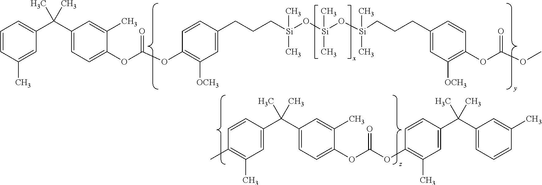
C1=C(C(C2=CC=C(OC(OC3=C(C)C=C(C(C4=CC=CC(C)=C4)(C)C)C=C3)=O)C(C)=C2)(C)C)C=CC(C)=C1C.C1=CC(C)=CC(C(C2=CC=C(OC(OC3=C([OCH3])C=C(CCC[Si](O[Si](O[Si](CCCC4=CC([OCH3])=C(OC(OC)=O)C=C4)(C)C)(C)C)(C)C)C=C3)=O)C(C)=C2)(C)C)=C1
